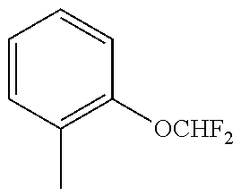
C1=CC(C)=C([OCHF2])C=C1
